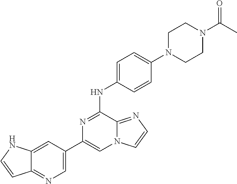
C1(C2=CN=C3C(=C2)NC=C3)=CN2C(=NC=C2)C(NC2=CC=C(N3CCN(C(=O)C)CC3)C=C2)=N1
